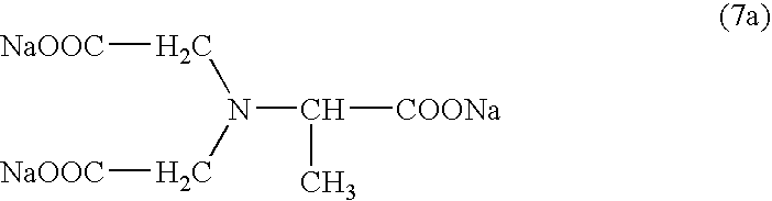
N(C([COONa])C)(C[NaOOC])C[NaOOC]
